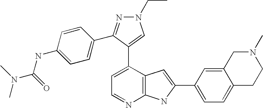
C1=C(C2=CN(CC)N=C2C2=CC=C(NC(N(C)C)=O)C=C2)C2=C(N=C1)NC(C1=CC=C3C(=C1)CN(C)CC3)=C2
